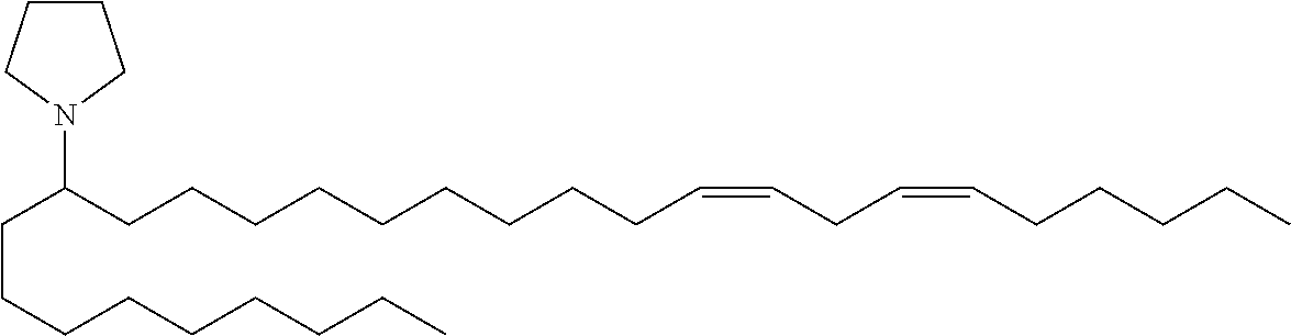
C(CCCCCCCC)C(CCCCCCCCCC=CCC=CCCCCC)N1CCCC1
